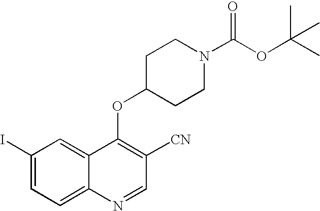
C1(I)=CC=C2C(=C1)C(OC1CCN(C(OC(C)(C)C)=O)CC1)=C([CN])C=N2
